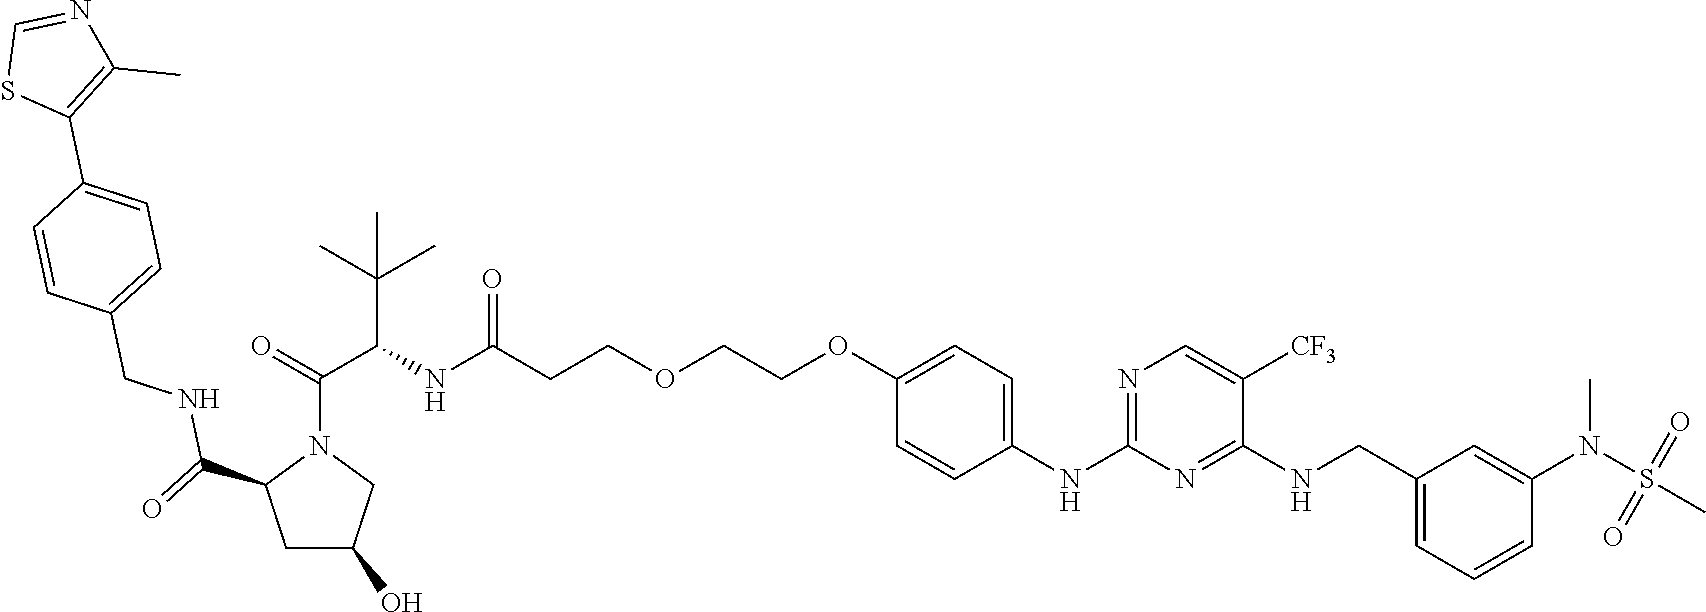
C(CCOCCOC1=CC=C(NC2=NC=C([CF3])C(NCC3=CC=CC(N(C)S(C)(=O)=O)=C3)=N2)C=C1)(NC(C(=O)N1C(C(=O)NCC2=CC=C(C3=C(C)N=CS3)C=C2)CC(O)C1)C(C)(C)C)=O
